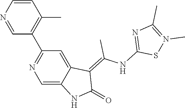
C1=CN=CC(C2=NC=C3C(=C2)C(=C(NC2=NC(C)=N(C)S2)C)C(=O)N3)=C1C
